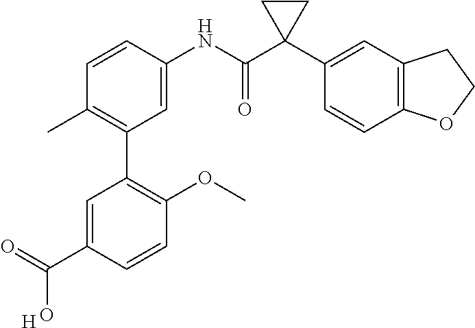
C1=C(NC(C2(C3=CC4=C(C=C3)OCC4)CC2)=O)C=CC(C)=C1C1=C(OC)C=CC(C(=O)O)=C1.[H]
